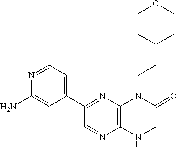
C1(C2=NC3=C(N=C2)NCC(=O)N3CCC2CCOCC2)=CC=NC(N)=C1
